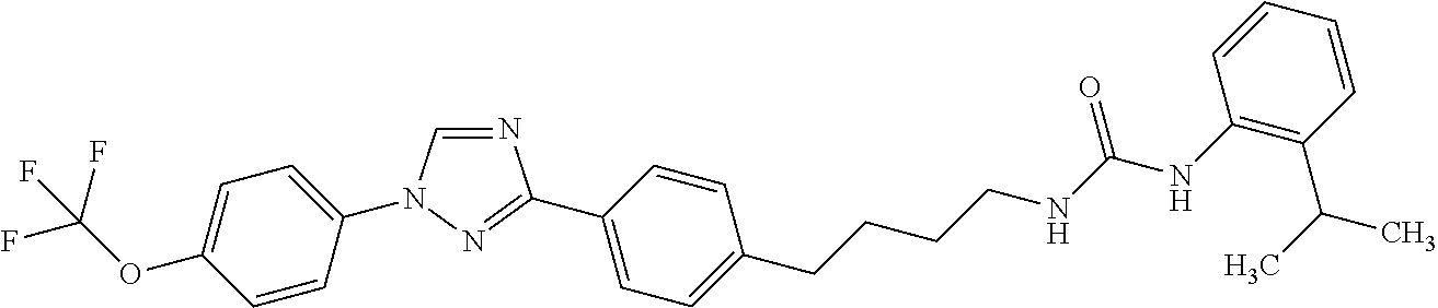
C1=C(N2C=NC(C3=CC=C(CCCCNC(NC4=C(C(C)C)C=CC=C4)=O)C=C3)=N2)C=CC(OC(F)(F)F)=C1
